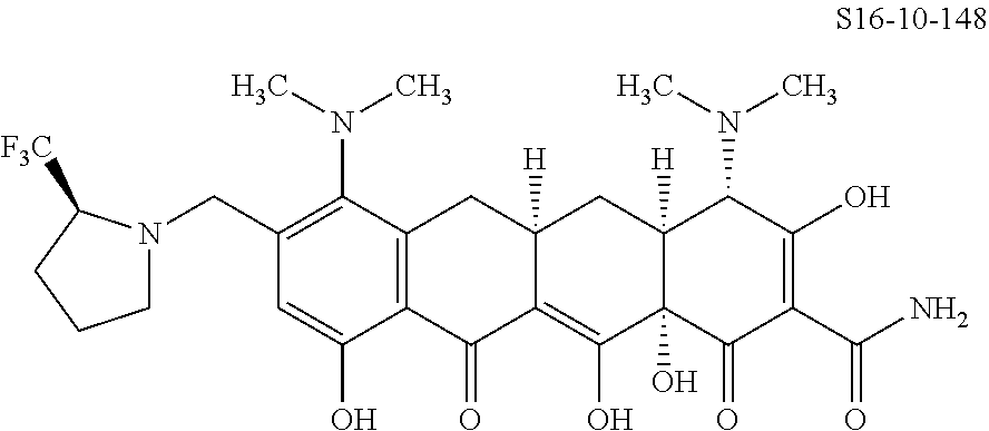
C1(CN2CCCC2[F3C])=C(N(C)C)C2=C(C(O)=C1)C(=O)C1=C(O)C3(O)C([H])(CC1([H])C2)C(N(C)C)C(O)=C(C(N)=O)C3=O
